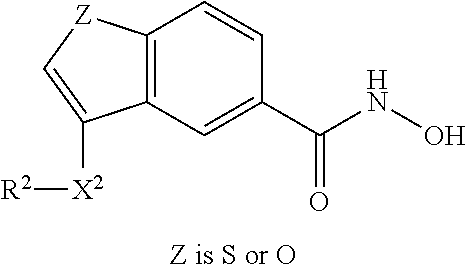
C12=C(C=C(C(NO)=O)C=C1)C([X2][R2])=C[Z]2
